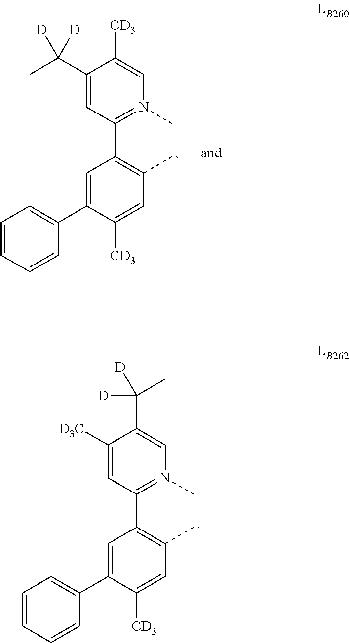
C1=C(C2=CC=CC=C2)C([CD3])=CC(C)=C1C1=N(C)C=C([CD3])C(C([D])(C)[D])=C1.C1=C(C2=CC=CC=C2)C([CD3])=CC(C)=C1C1=N(C)C=C(C(C)([D])[D])C([D3C])=C1
